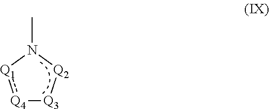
[Q4]1:[Q1]N(C)[Q2][Q3]1
